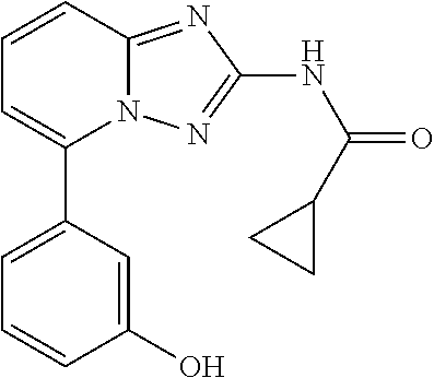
C1=C(C2=CC=CC3=NC(NC(=O)C4CC4)=NN23)C=C(O)C=C1
